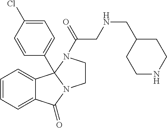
C1=CC=C2C(=C1)C(=O)N1CCN(C(=O)CNCC3CCNCC3)C21C1=CC=C(Cl)C=C1
